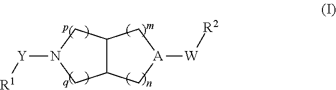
C12C(CN([Y][R1])C1)C[A]([W][R2])C2
